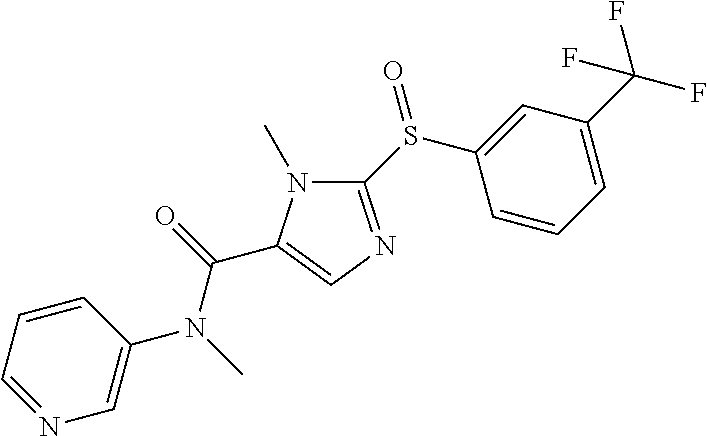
C1(S(C2=CC(C(F)(F)F)=CC=C2)=O)=NC=C(C(=O)N(C)C2=CN=CC=C2)N1C
